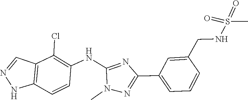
N1=CC2=C(N1)C=CC(NC1=NC(C3=CC=CC(CNS(=O)(=O)C)=C3)=NN1C)=C2Cl
